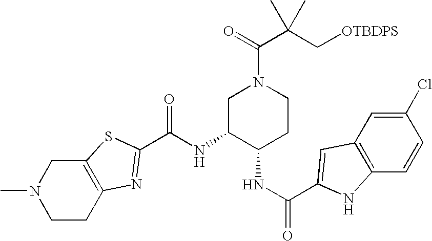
C12=C(CCN(C)C1)N=C(C(NC1C(NC(=O)C3=CC4=C(C=CC(Cl)=C4)N3)CCN(C(=O)C(C[OTBDPS])(C)C)C1)=O)S2
